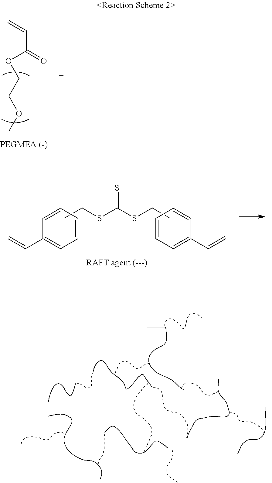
O=C(OCCOC)C=C.C1=CC=CC(C=C)=C1.CCSC(SCC)=S.C1=CC=CC(C=C)=C1.[RAFT agent (---)]
